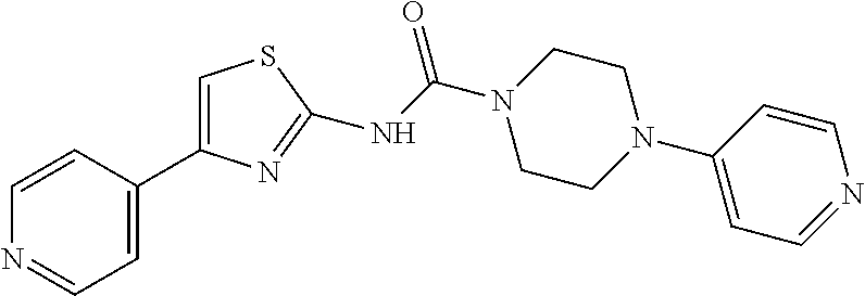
C1=CN=CC=C1C1=CSC(NC(N2CCN(C3=CC=NC=C3)CC2)=O)=N1
